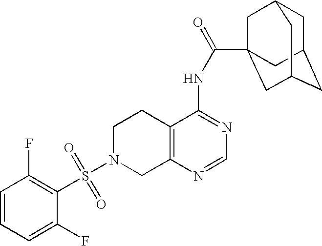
C1N(S(=O)(=O)C2=C(F)C=CC=C2F)CC2=C(C1)C(NC(=O)C13CC4CC(CC(C1)C4)C3)=NC=N2
